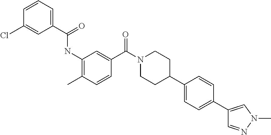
C1=CC=C(C(=O)NC2=C(C)C=CC(C(N3CCC(C4=CC=C(C5=CN(C)N=C5)C=C4)CC3)=O)=C2)C=C1Cl
